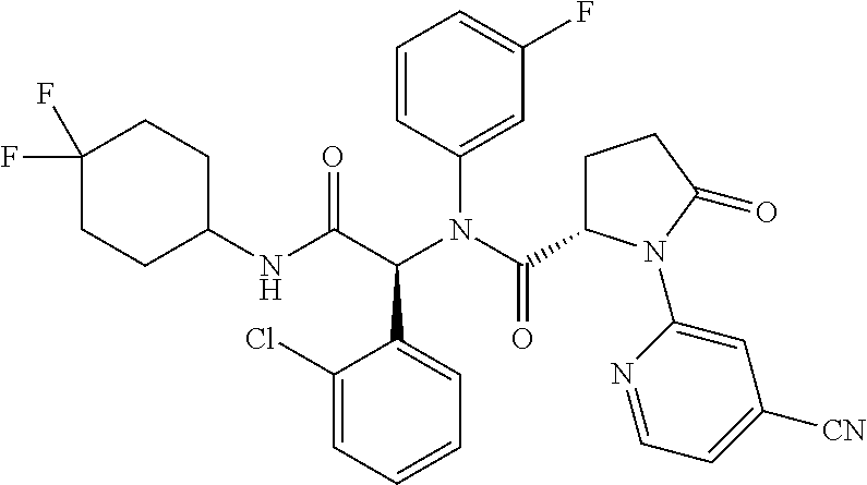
C1=CC=C(Cl)C(C(C(NC2CCC(F)(F)CC2)=O)N(C2=CC(F)=CC=C2)C(=O)C2CCC(=O)N2C2=CC([CN])=CC=N2)=C1
